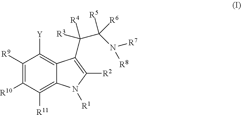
C1([R9])=C([R10])C([R11])=C2C(=C1[Y])C(C([R3])(C(N([R7])[R8])([R6])[R5])[R4])=C([R2])N2[R1]
